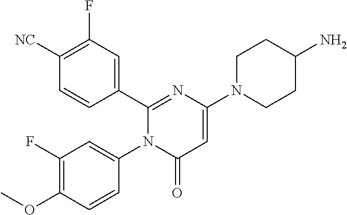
C1(C2=CC(F)=C([CN])C=C2)=NC(N2CCC(N)CC2)=CC(=O)N1C1=CC(F)=C(OC)C=C1
